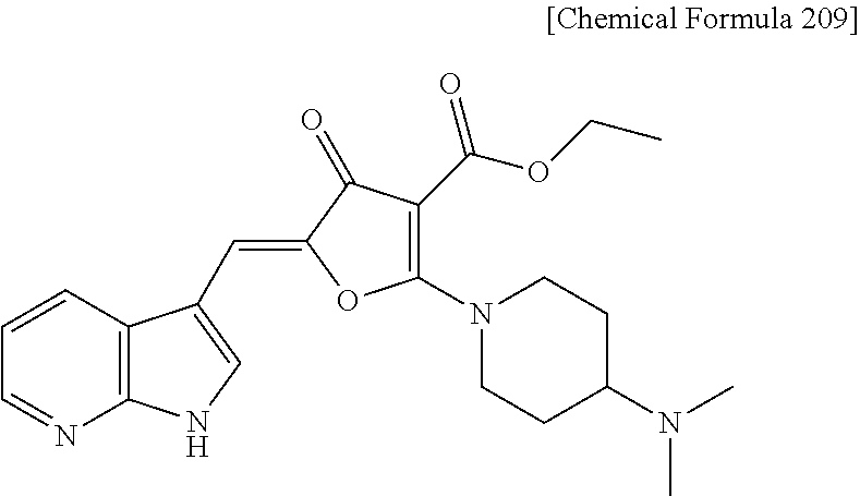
C1=NC2=C(C=C1)C(C=C1OC(N3CCC(N(C)C)CC3)=C(C(OCC)=O)C1=O)=CN2
